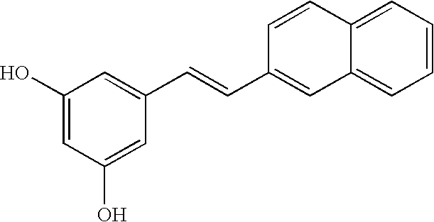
C1(O)=CC(O)=CC(C=CC2=CC3=CC=CC=C3C=C2)=C1
